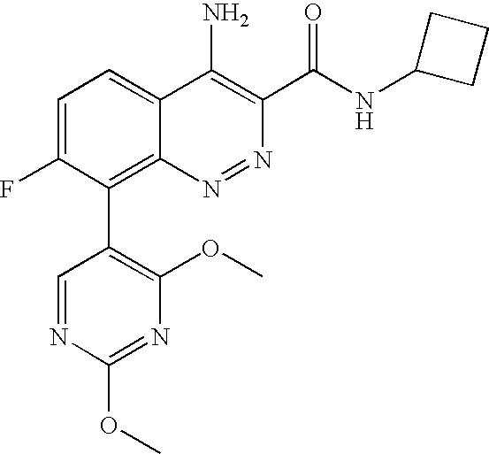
C1(C2=C3C(=CC=C2F)C(N)=C(C(NC2CCC2)=O)N=N3)=C(OC)N=C(OC)N=C1
